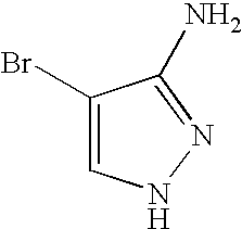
C1=C(Br)C(N)=NN1
